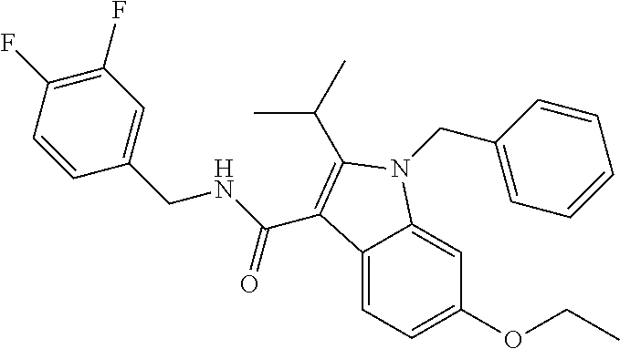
C12=CC=C(OCC)C=C1N(CC1=CC=CC=C1)C(C(C)C)=C2C(NCC1=CC(F)=C(F)C=C1)=O
